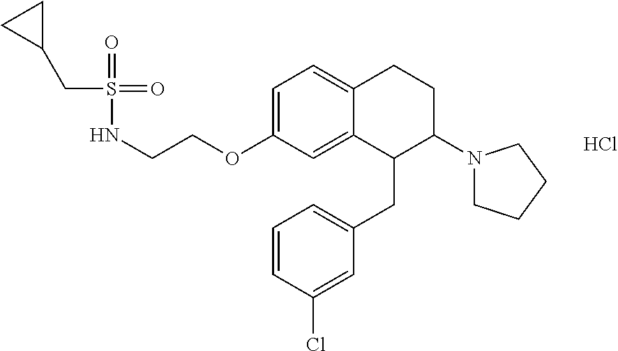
C1=C(OCCNS(=O)(=O)CC2CC2)C=C2C(=C1)CCC(N1CCCC1)C2CC1=CC=CC(Cl)=C1.Cl
